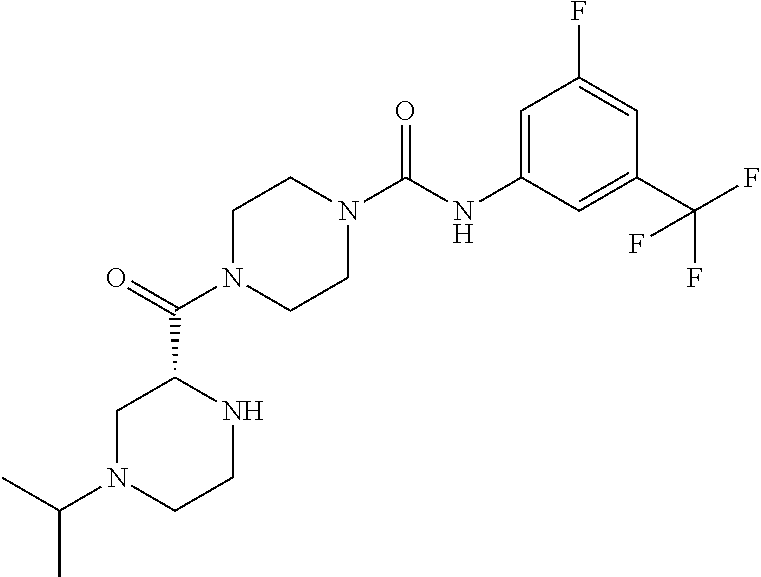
C1N(C(C2CN(C(C)C)CCN2)=O)CCN(C(NC2=CC(F)=CC(C(F)(F)F)=C2)=O)C1
